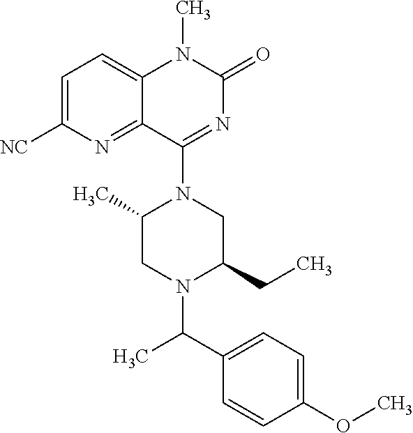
C1=C([NC])N=C2C(=C1)N(C)C(=O)N=C2N1C(C)CN(C(C2=CC=C(OC)C=C2)C)C(CC)C1
